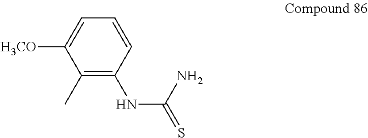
C1(C)=C(NC(=S)N)C=CC=C1[H3CO]
